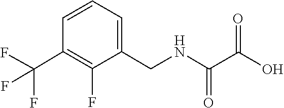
C1=CC(C(F)(F)F)=C(F)C(CNC(C(O)=O)=O)=C1
